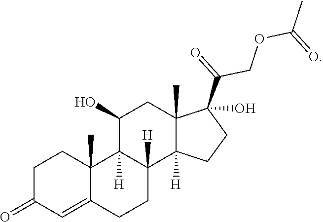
C1C(=O)C=C2C(C)(C1)C1([H])C([H])(CC2)C2([H])C(C)(CC1O)C(C(=O)COC(=O)C)(O)CC2
